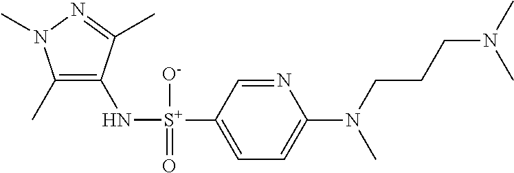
C1(C)=C(N[S+](C2=CC=C(N(CCCN(C)C)C)N=C2)([O-])=O)C(C)=NN1C
